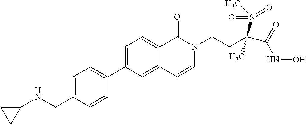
C1=C(CNC2CC2)C=CC(C2=CC=C3C(=C2)C=CN(CCC(C(=O)NO)(S(C)(=O)=O)C)C3=O)=C1
